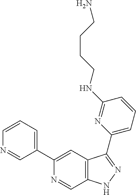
C1(C2=CC=CN=C2)=CC2=C(C=N1)NN=C2C1=CC=CC(NCCCCN)=N1
